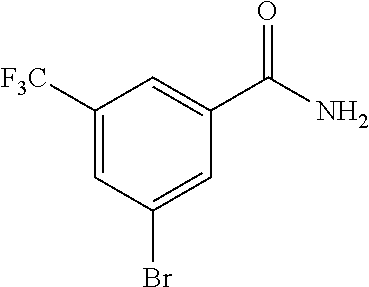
C1([F3C])=CC(Br)=CC(C(N)=O)=C1
